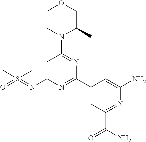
C1=C(N=S(=O)(C)C)N=C(C2=CC(C(=O)N)=NC(N)=C2)N=C1N1C(C)COCC1
